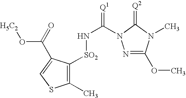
N1=C(OC)N(C)C(=[Q2])N1C(=[Q1])N[SO2]C1=C(C)SC=C1C(=O)O[H5C2]
